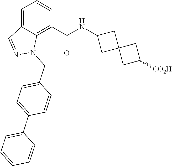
C1=C2C(=C(C(NC3CC4(C3)CC([CO2H])C4)=O)C=C1)N(CC1=CC=C(C3=CC=CC=C3)C=C1)N=C2
